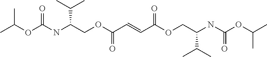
O(C(NC(COC(C=CC(OCC(NC(OC(C)C)=O)C(C)C)=O)=O)C(C)C)=O)C(C)C
